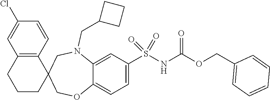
C1CC2(C3=C(C1)C=C(Cl)C=C3)COC1=CC=C(S(NC(OCC3=CC=CC=C3)=O)(=O)=O)C=C1N(CC1CCC1)C2
